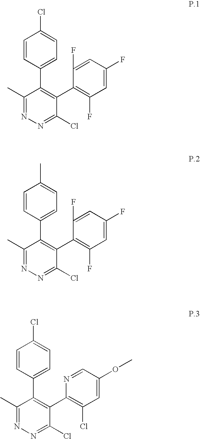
C1(C)=NN=C(Cl)C(C2=C(F)C=C(F)C=C2F)=C1C1=CC=C(Cl)C=C1.C1(C)=NN=C(Cl)C(C2=C(F)C=C(F)C=C2F)=C1C1=CC=C(C)C=C1.C1(C)=NN=C(Cl)C(C2=C(Cl)C=C(OC)C=N2)=C1C1=CC=C(Cl)C=C1
